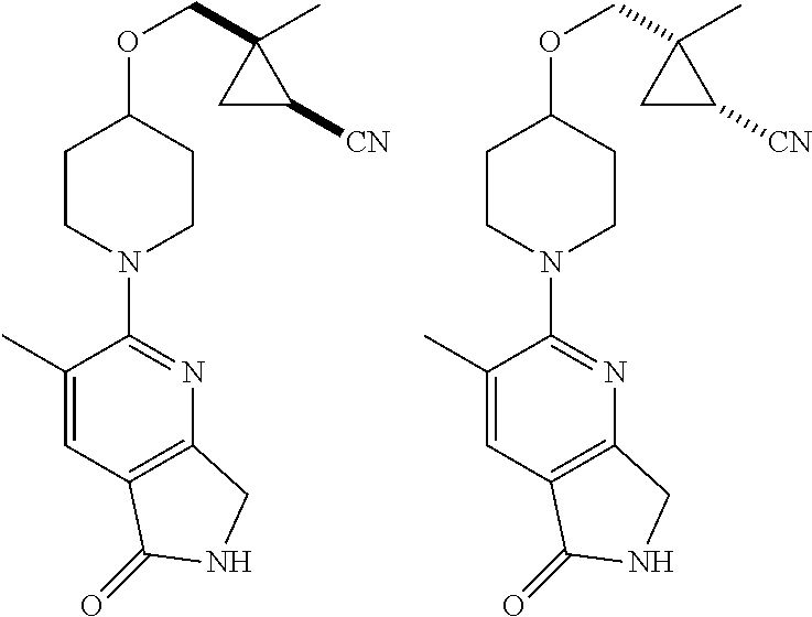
C(OC1CCN(C2=NC3=C(C=C2C)C(=O)NC3)CC1)C1(C)CC1[CN].C(OC1CCN(C2=NC3=C(C=C2C)C(=O)NC3)CC1)C1(C)CC1[CN]
